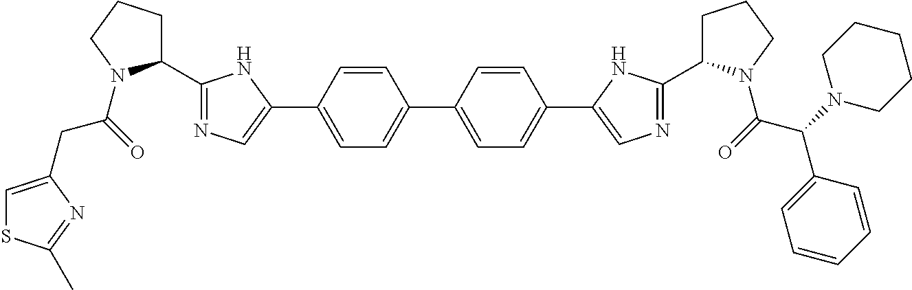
C(C(=O)N1C(C2=NC=C(C3=CC=C(C4=CC=C(C5=CN=C(C6CCCN6C(=O)C(N6CCCCC6)C6=CC=CC=C6)N5)C=C4)C=C3)N2)CCC1)C1=CSC(C)=N1
